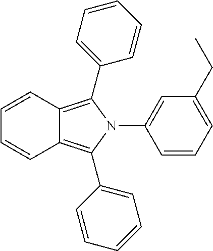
C12=C(C3=CC=CC=C3)N(C3=CC(CC)=CC=C3)C(C3=CC=CC=C3)=C1C=CC=C2
